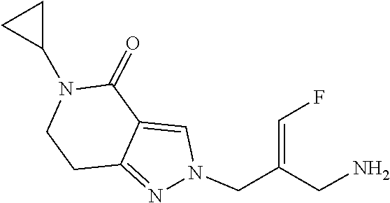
C12=NN(CC(=CF)CN)C=C1C(=O)N(C1CC1)CC2
